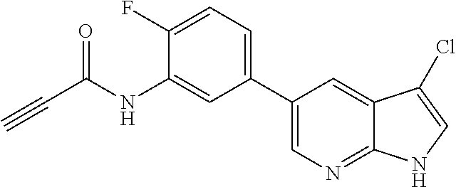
C#CC(NC1=CC(C2=CN=C3C(=C2)C(Cl)=CN3)=CC=C1F)=O
